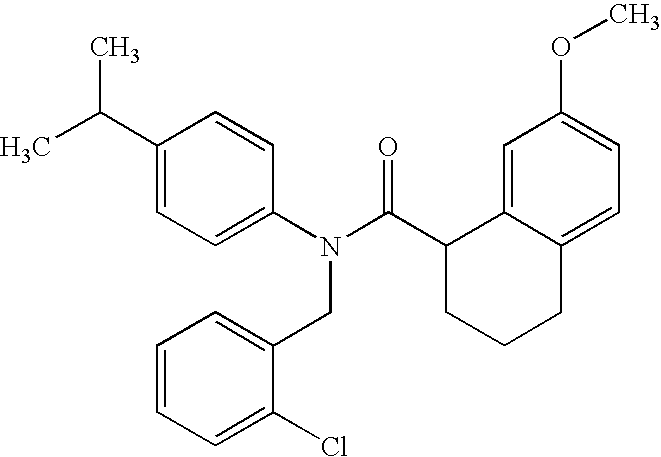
C1(C(C)C)=CC=C(N(C(C2CCCC3=CC=C(OC)C=C23)=O)CC2=CC=CC=C2Cl)C=C1
